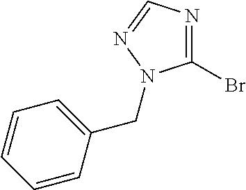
C1(Br)=NC=NN1CC1=CC=CC=C1
